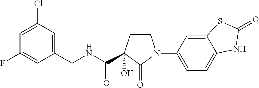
C1CC(O)(C(NCC2=CC(Cl)=CC(F)=C2)=O)C(=O)N1C1=CC=C2C(=C1)SC(=O)N2
